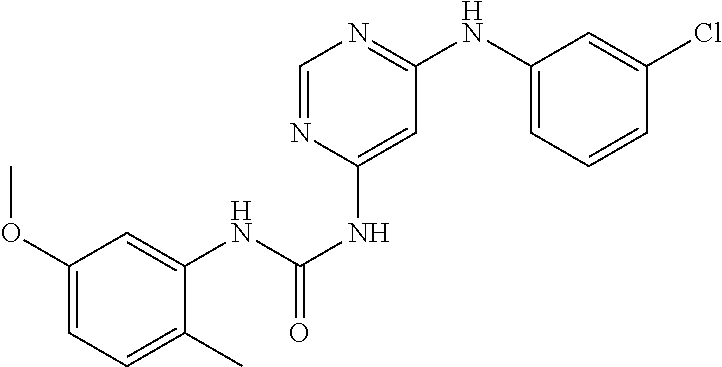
C1(OC)=CC=C(C)C(NC(=O)NC2=CC(NC3=CC=CC(Cl)=C3)=NC=N2)=C1
